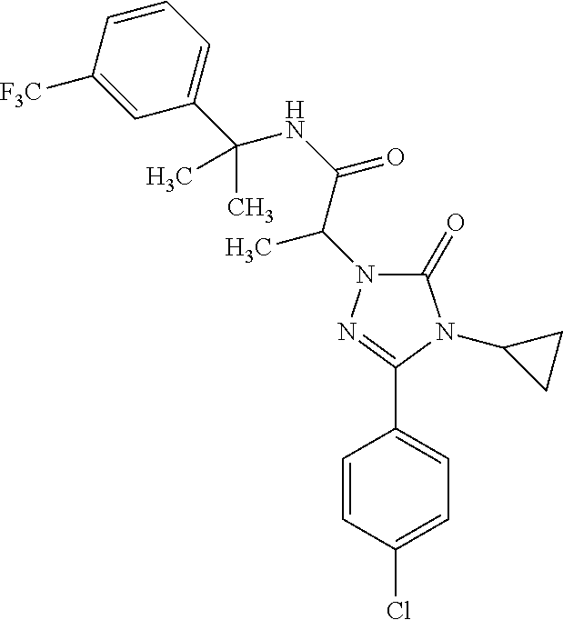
C1=CC(Cl)=CC=C1C1=NN(C(C(=O)NC(C2=CC=CC([F3C])=C2)(C)C)C)C(=O)N1C1CC1
